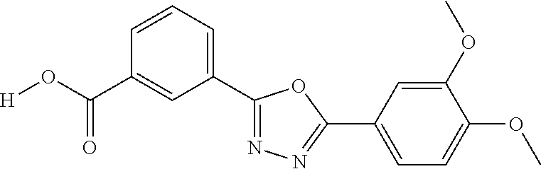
[H]OC(=O)C1=CC(C2=NN=C(C3=CC=C(OC)C(OC)=C3)O2)=CC=C1
